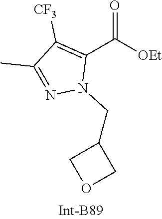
C(N1N=C(C)C([CF3])=C1C(=O)[OEt])C1COC1
